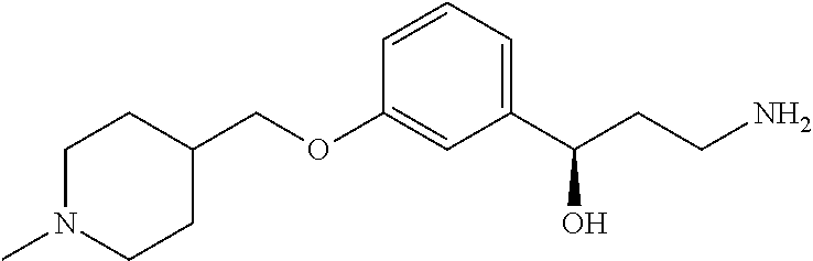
C1(COC2=CC(C(CCN)O)=CC=C2)CCN(C)CC1
